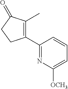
C1(C2=C(C)C(=O)CC2)=NC([OCH3])=CC=C1
